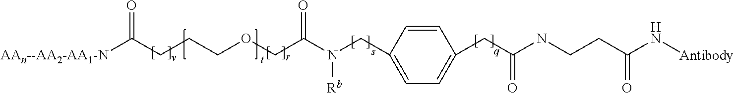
C1=CC(CN(C(COCCCC([AAn--AA2-AA1-N])=O)=O)[Rb])=CC=C1CC(NCCC(N[Antibody])=O)=O
